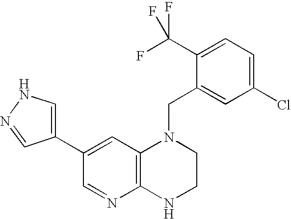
C12=C(C=C(C3=CNN=C3)C=N1)N(CC1=CC(Cl)=CC=C1C(F)(F)F)CCN2
